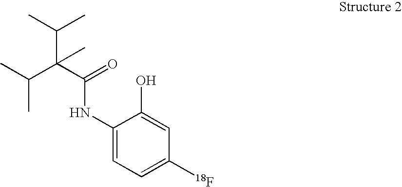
CC(C(C(C)C)(C(NC1=CC=C([18F])C=C1O)=O)C)C
